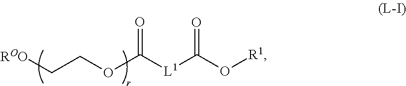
[ROO]CCOC([L1]C(O[R1])=O)=O
